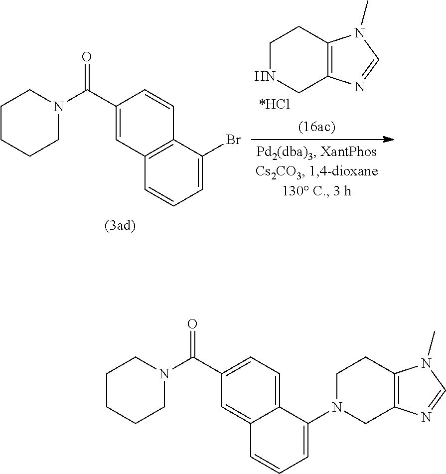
C1NCC2=C(C1)N(C)C=N2.C1CCCN(C(C2=CC3=C(C=C2)C(Br)=CC=C3)=O)C1.C1CCCN(C(C2=CC=C3C(=C2)C=CC=C3N2CCC3=C(C2)N=CN3C)=O)C1
